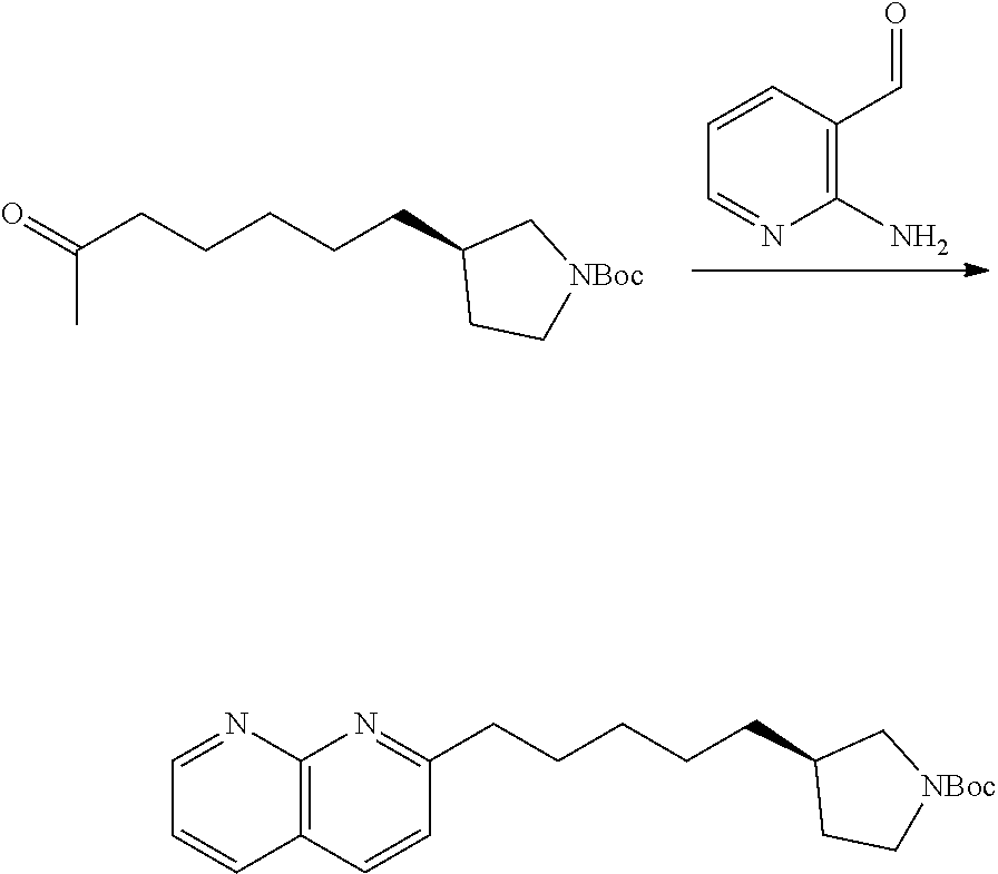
C1=NC(N)=C(C=O)C=C1.C(CCCCC1CC[NBoc]C1)C(=O)C.C(CCCCC1CC[NBoc]C1)C1=NC2=C(C=C1)C=CC=N2
